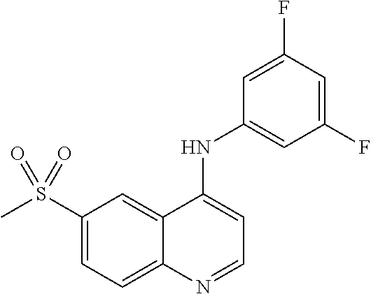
C1(S(C)(=O)=O)=CC=C2C(=C1)C(NC1=CC(F)=CC(F)=C1)=CC=N2
